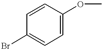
C1=C(Br)C=CC(OC)=C1
